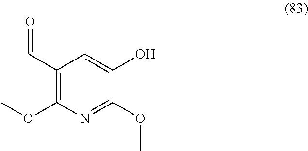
C1(OC)=C(C=O)C=C(O)C(OC)=N1
